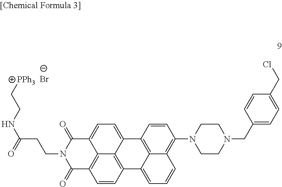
C1=CC2=C3C4=C1C(=O)N(CCC(NCC[PPh3])=O)C(=O)C4=CC=C3C1=C3C2=CC=CC3=C(N2CCN(CC3=CC=C(CCl)C=C3)CC2)C=C1.[Br-]
